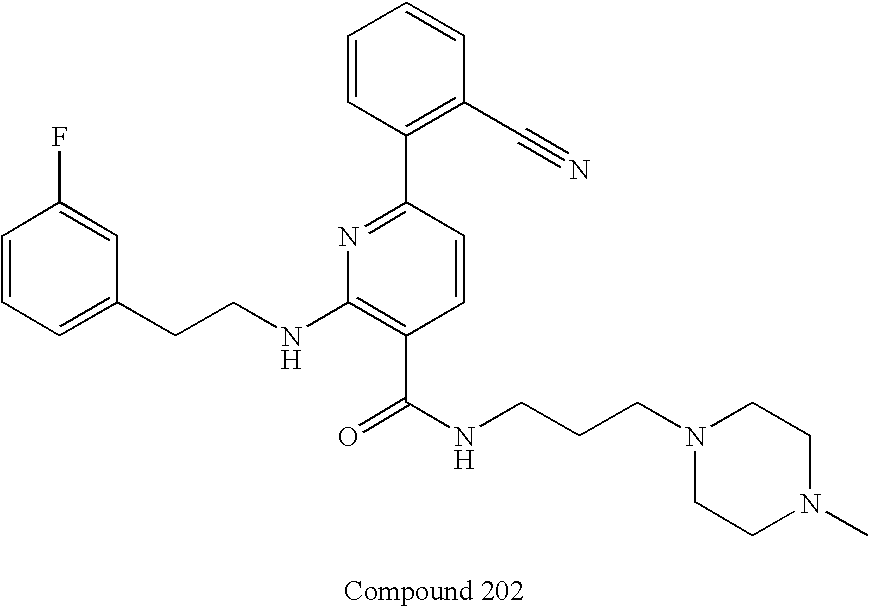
C1=C(CCNC2=C(C(NCCCN3CCN(C)CC3)=O)C=CC(C3=C(C#N)C=CC=C3)=N2)C=C(F)C=C1
